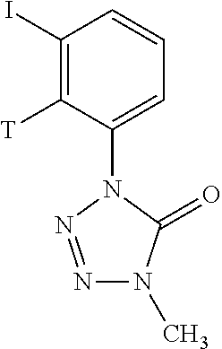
N1=NN(C2=CC=CC(I)=C2[T])C(=O)N1C
